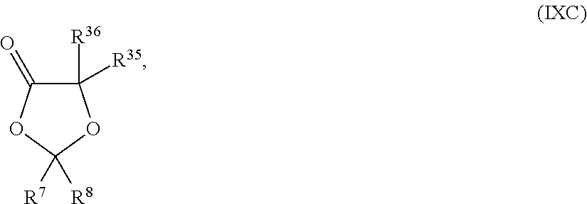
C1([R35])([R36])C(=O)OC([R8])([R7])O1
